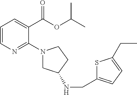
C1=CN=C(N2CC(NCC3=CC=C(CC)S3)CC2)C(C(OC(C)C)=O)=C1
